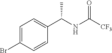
BrC1=CC=C(C(NC([CF3])=O)C)C=C1
